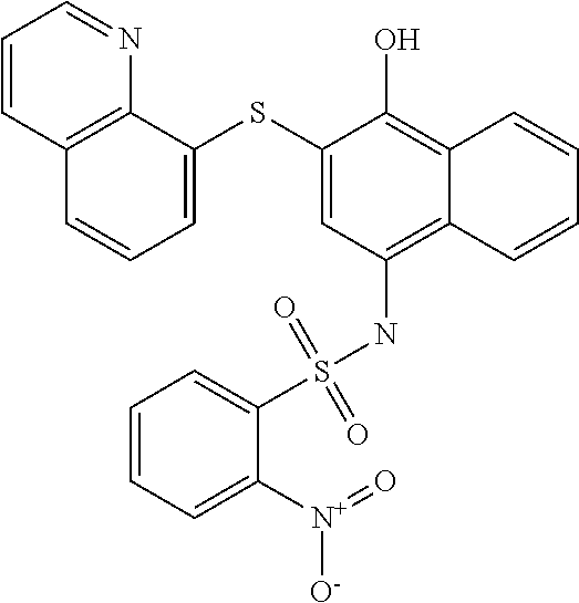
C1=C(SC2=CC=CC3=C2N=CC=C3)C(O)=C2C(=C1NS(C1=CC=CC=C1[N+](=O)[O-])(=O)=O)C=CC=C2
